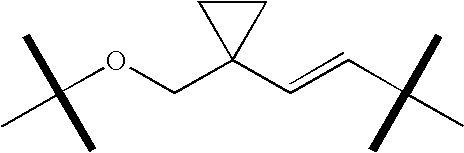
C(OCC1(C=CC(C)(C)C)CC1)(C)(C)C
